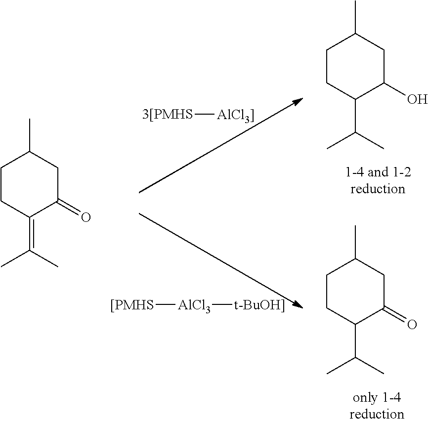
[3[PMHS][AlCl3]].[[PMHS][AlCl3][t-BuOH]].C1CC(C(C)C)C(O)CC1C.C1CC(C(C)C)C(=O)CC1C.C1CC(=C(C)C)C(=O)CC1C
